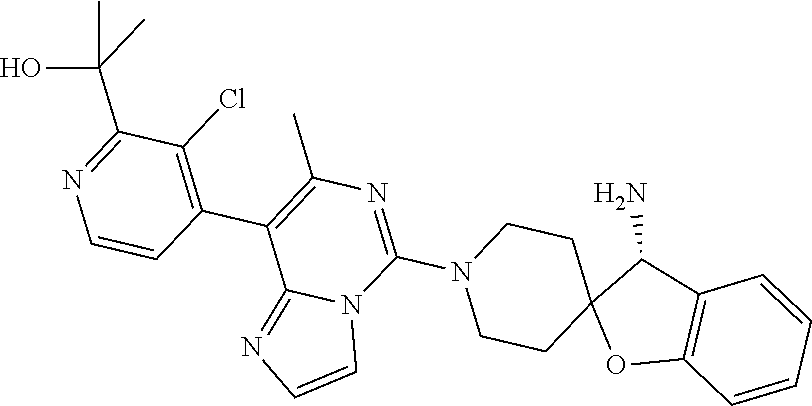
C12=C(C(N)C3(O1)CCN(C1=NC(C)=C(C4=C(Cl)C(C(C)(O)C)=NC=C4)C4=NC=CN41)CC3)C=CC=C2
